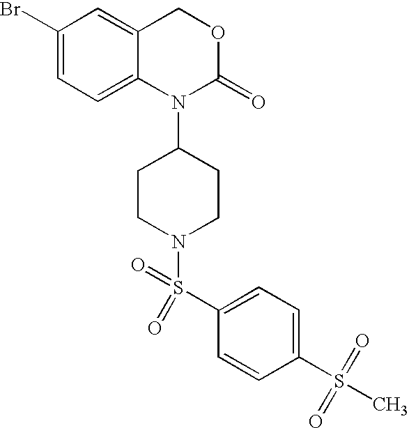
C1(Br)=CC=C2C(=C1)COC(=O)N2C1CCN(S(C2=CC=C(S(=O)(=O)C)C=C2)(=O)=O)CC1
